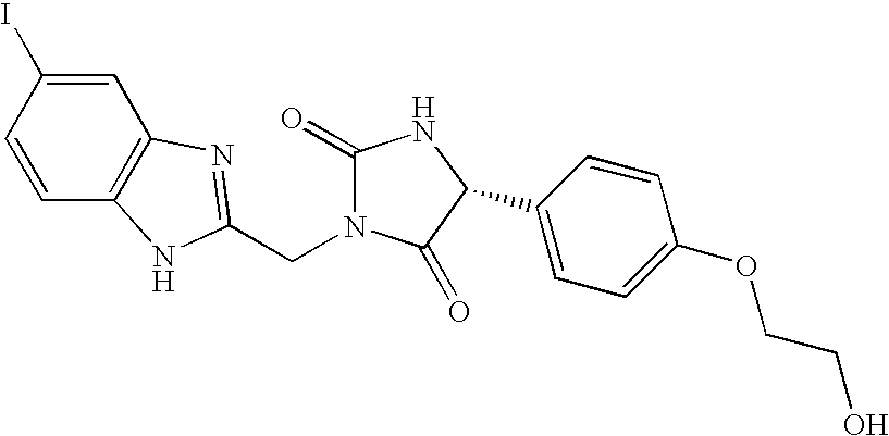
C1=C(I)C=CC2=C1N=C(CN1C(=O)NC(C3=CC=C(OCCO)C=C3)C1=O)N2
